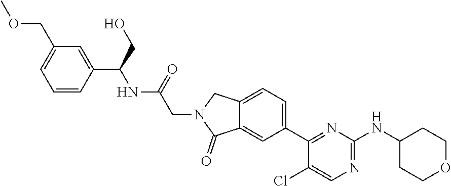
C12=CC(C3=NC(NC4CCOCC4)=NC=C3Cl)=CC=C1CN(CC(NC(C1=CC(COC)=CC=C1)CO)=O)C2=O
